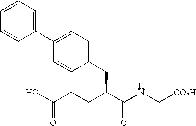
C1=CC=C(C2=CC=C(CC(CCC(O)=O)C(NC[CO2H])=O)C=C2)C=C1
